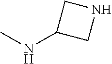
CNC1CNC1
